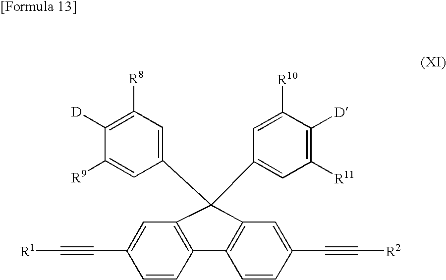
C1=CC2=C(C=C1C#C[R1])C(C1=CC([R8])=C([D])C([R9])=C1)(C1=CC([R11])=C([D])C([R10])=C1)C1=C2C=CC(C#C[R2])=C1
